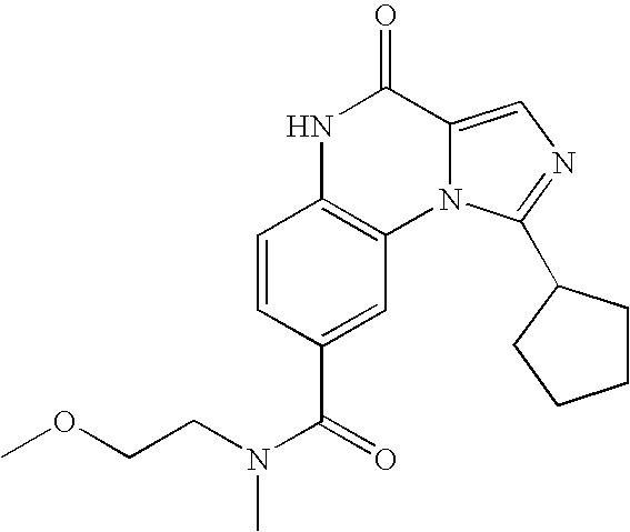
N1C2=C(N3C(=CN=C3C3CCCC3)C1=O)C=C(C(N(CCOC)C)=O)C=C2
